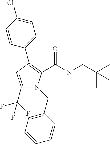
C1(C(F)(F)F)=CC(C2=CC=C(Cl)C=C2)=C(C(N(CC(C)(C)C)C)=O)N1CC1=CC=CC=C1
